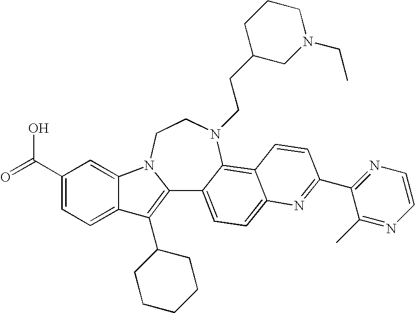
C12=C(C3CCCCC3)C3=CC=C(C(=O)O)C=C3N1CCN(CCC1CN(CC)CCC1)C1=C3C(=CC=C21)N=C(C1=NC=CN=C1C)C=C3
